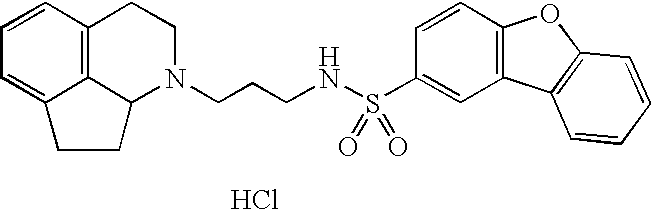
C12=C3C=CC=C1CCC2N(CCCNS(C1=CC2=C(C=C1)OC1=C2C=CC=C1)(=O)=O)CC3.Cl
